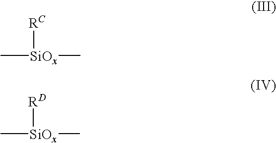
C[SiOx]([RC])C.C[SiOx]([RD])C
